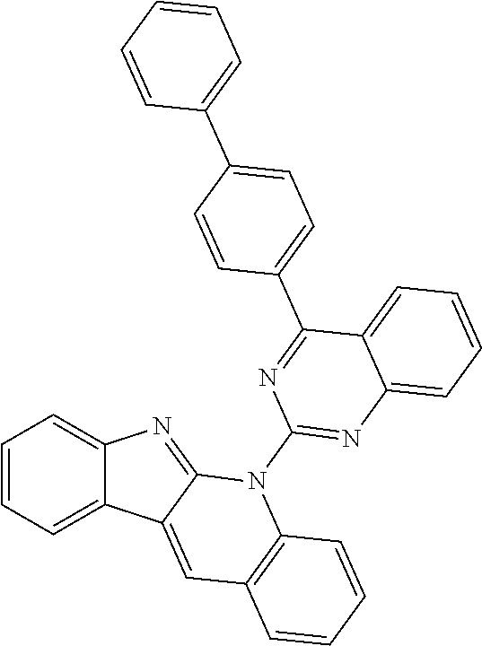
C1=CC=C2C(=C1)N=C1C2=CC2=C(N1C1=NC3=CC=CC=C3C(C3=CC=C(C4=CC=CC=C4)C=C3)=N1)C=CC=C2
